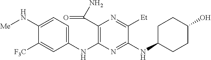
C1(NC2=C(C(N)=O)N=C([Et])C(NC3CCC(O)CC3)=N2)=CC=C(N[Me])C([F3C])=C1
